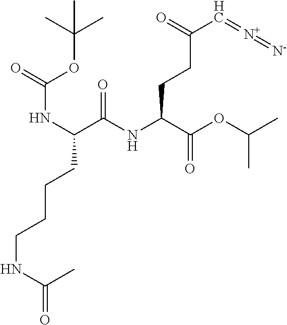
C(NC(C)=O)CCCC(NC(OC(C)(C)C)=O)C(=O)NC(C(OC(C)C)=O)CCC(C=[N+]=[N-])=O
